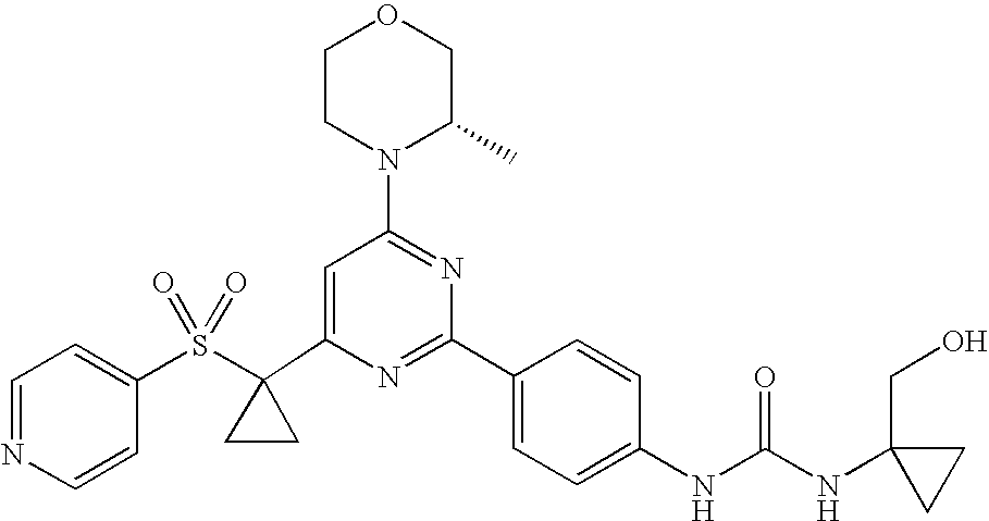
C1(C2(S(C3=CC=NC=C3)(=O)=O)CC2)=CC(N2C(C)COCC2)=NC(C2=CC=C(NC(=O)NC3(CO)CC3)C=C2)=N1
